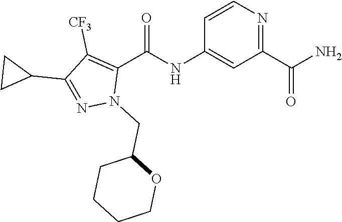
C1=CN=C(C(N)=O)C=C1NC(C1=C([CF3])C(C2CC2)=NN1CC1CCCCO1)=O
